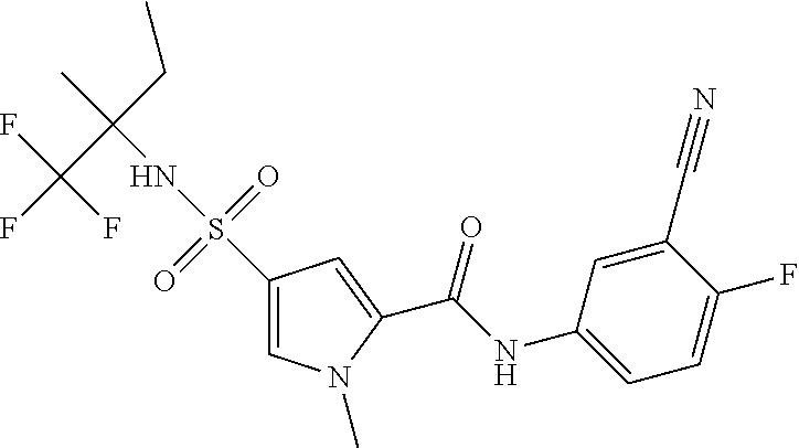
C(NC1=CC=C(F)C(C#N)=C1)(=O)C1=CC(S(=O)(=O)NC(C)(CC)C(F)(F)F)=CN1C
